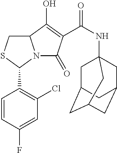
C12CSC(C3=C(Cl)C=C(F)C=C3)N1C(=O)C(C(=O)NC13CC4CC(CC(C1)C4)C3)=C2O
